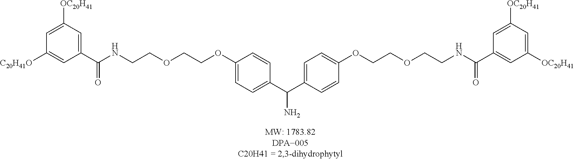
C1=C([OC20H41])C=C(C(NCCOCCOC2=CC=C(C(C3=CC=C(OCCOCCNC(C4=CC([OC20H41])=CC([OC20H41])=C4)=O)C=C3)N)C=C2)=O)C=C1[C20H41O]
